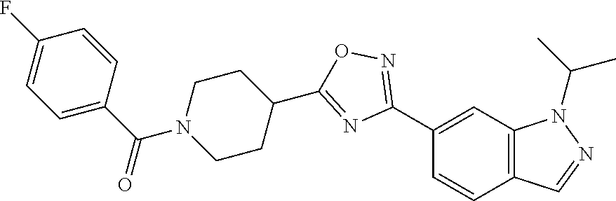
C1(C2=NOC(C3CCN(C(C4=CC=C(F)C=C4)=O)CC3)=N2)=CC2=C(C=C1)C=NN2C(C)C
